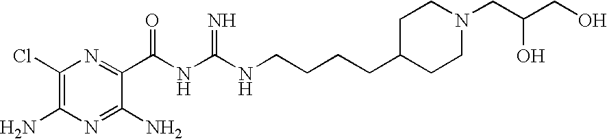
C1(Cl)=C(N)N=C(N)C(C(NC(NCCCCC2CCN(CC(CO)O)CC2)=N)=O)=N1
